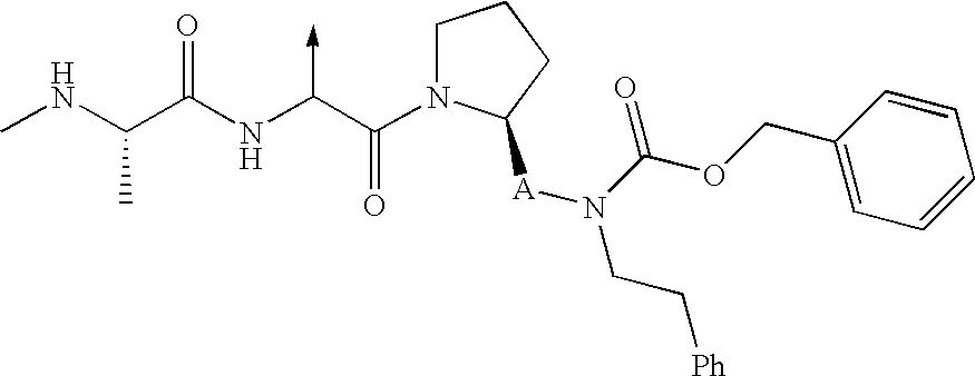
C(NC)(C(NC(C(N1CCCC1[A]N(CC[Ph])C(OCC1=CC=CC=C1)=O)=O)->C)=O)C
